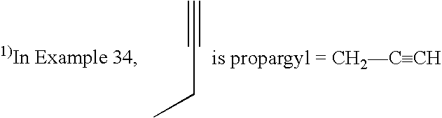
C(CC)#C
